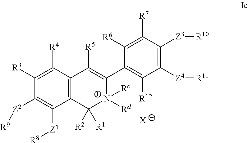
C12=C(C([R4])=C([R3])C([Z2][R9])=C1[Z1][R8])C([R5])=C(C1=C([R12])C([Z4][R11])=C([Z3][R10])C([R7])=C1[R6])[N+]([Rc])([Rd])C2([R1])[R2].[X]
